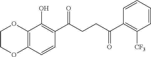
C12=C(C=CC(C(CCC(C3=C([CF3])C=CC=C3)=O)=O)=C1O)OCCO2
